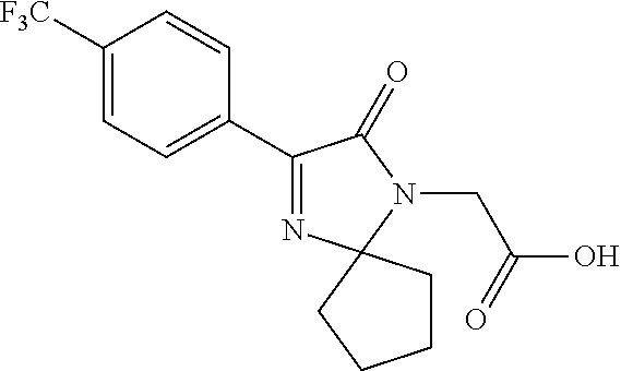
C1([F3C])=CC=C(C2=NC3(N(CC(O)=O)C2=O)CCCC3)C=C1
